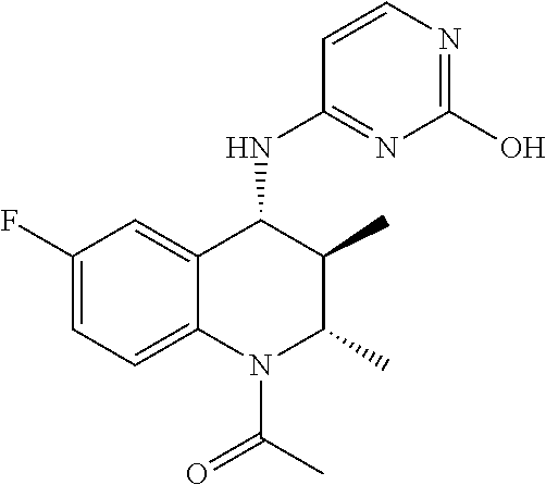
C1(F)=CC=C2C(=C1)C(NC1=NC(O)=NC=C1)C(C)C(C)N2C(C)=O
